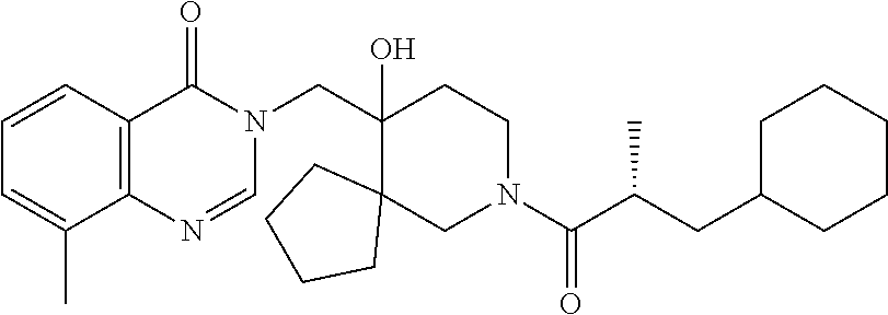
C1(CN2C(=O)C3=C(N=C2)C(C)=CC=C3)(O)C2(CN(C(C(CC3CCCCC3)C)=O)CC1)CCCC2
